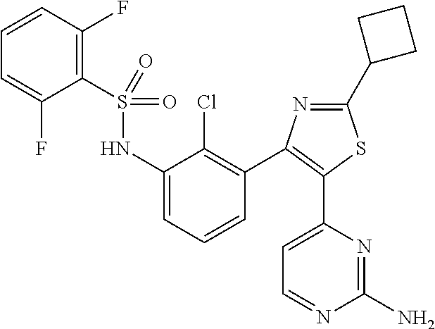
C1=C(C2=C(C3=C(Cl)C(NS(C4=C(F)C=CC=C4F)(=O)=O)=CC=C3)N=C(C3CCC3)S2)N=C(N)N=C1
